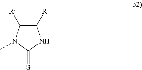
C1([R])C([R])N(C)C(=[G])N1
